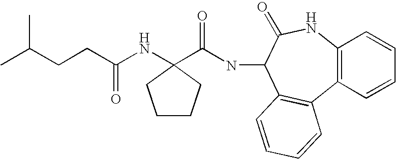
CC(CCC(NC1(C(NC2C3=C(C4=C(NC2=O)C=CC=C4)C=CC=C3)=O)CCCC1)=O)C
